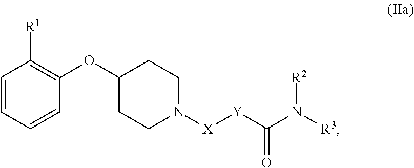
C1(OC2=C([R1])C=CC=C2)CCN([X][Y]C(=O)N([R2])[R3])CC1
